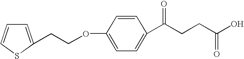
C1=C(OCCC2=CC=CS2)C=CC(C(CCC(O)=O)=O)=C1
